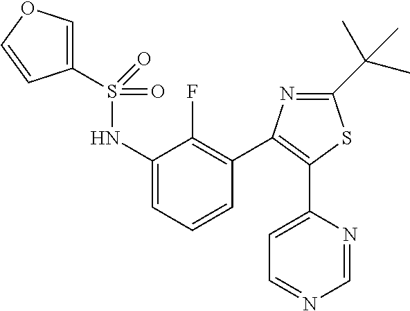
C1(S(=O)(=O)NC2=CC=CC(C3=C(C4=CC=NC=N4)SC(C(C)(C)C)=N3)=C2F)=COC=C1
